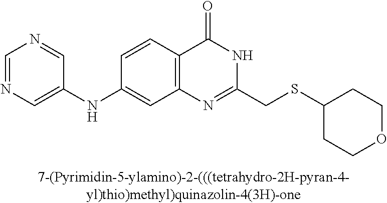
C1(NC2=CN=CN=C2)=CC2=C(C=C1)C(=O)NC(CSC1CCOCC1)=N2
